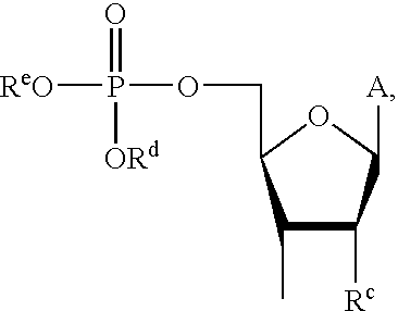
[ReO]P(=O)([ORd])OCC1C(C)C([Rc])C([A])O1
